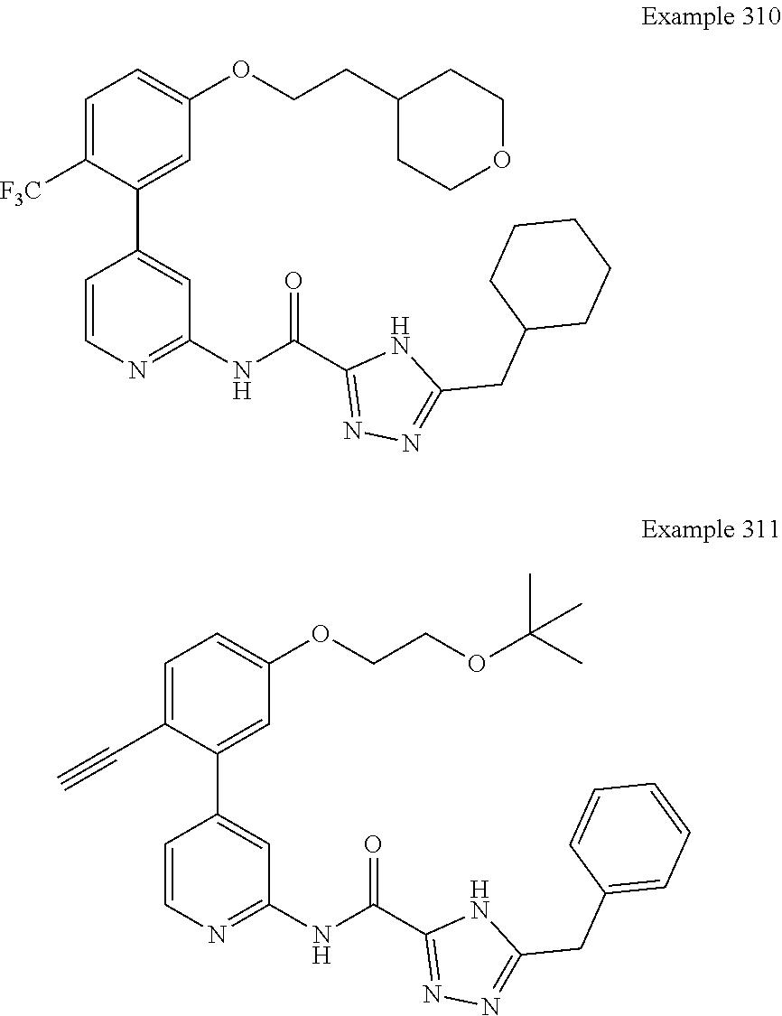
C1=C(C#C)C(C2=CC(NC(C3=NN=C(CC4=CC=CC=C4)N3)=O)=NC=C2)=CC(OCCOC(C)(C)C)=C1.C1=C([F3C])C(C2=CC(NC(C3=NN=C(CC4CCCCC4)N3)=O)=NC=C2)=CC(OCCC2CCOCC2)=C1
